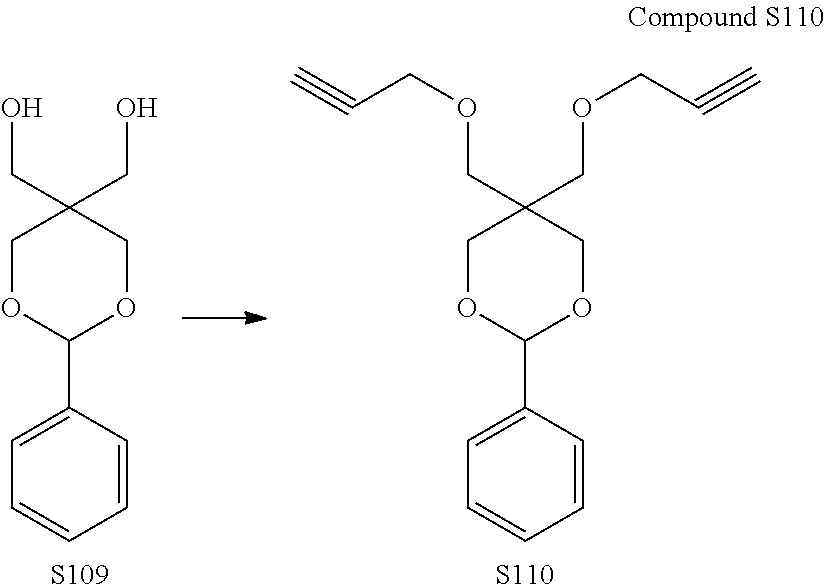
C1OC(C2=CC=CC=C2)OCC1(CO)CO.[S109].C1OC(C2=CC=CC=C2)OCC1(COCC#C)COCC#C.[S110]
